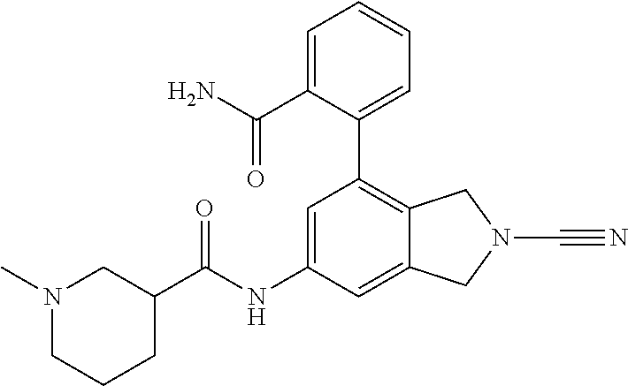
C1(C(NC2=CC(C3=CC=CC=C3C(N)=O)=C3C(=C2)CN(C#N)C3)=O)CN(C)CCC1
